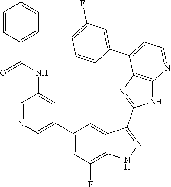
C1=NC=C(C2=CC(F)=C3C(=C2)C(C2=NC4=C(N2)N=CC=C4C2=CC(F)=CC=C2)=NN3)C=C1NC(C1=CC=CC=C1)=O
